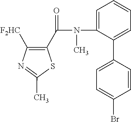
N1=C(C)SC(C(N(C)C2=CC=CC=C2C2=CC=C(Br)C=C2)=O)=C1[F2HC]
